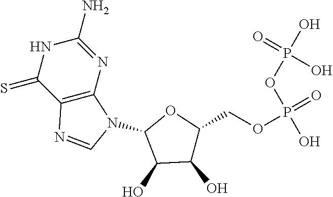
C12=C(N=C(N)NC1=S)N(C1C(O)C(O)C(COP(=O)(O)OP(O)(O)=O)O1)C=N2
